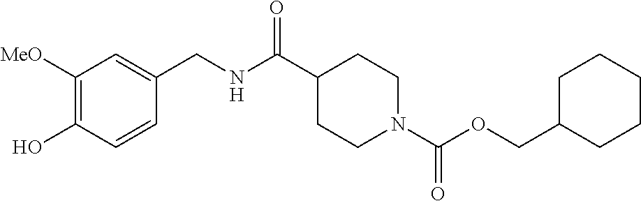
C1([MeO])=C(O)C=CC(CNC(C2CCN(C(OCC3CCCCC3)=O)CC2)=O)=C1
